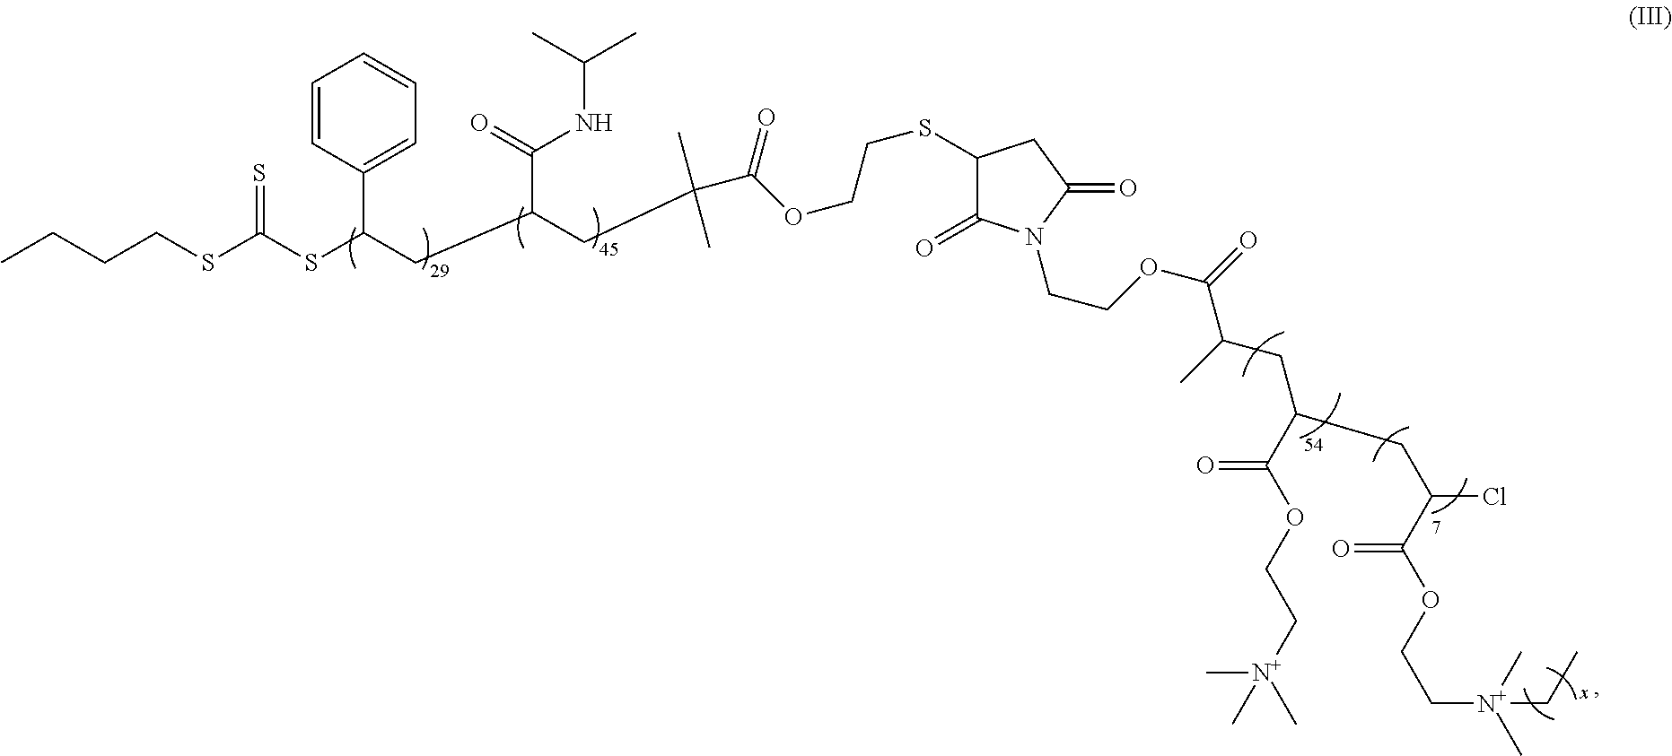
C(CSC(SC(CC(CC(C)(C)C(OCCSC1C(=O)N(CCOC(=O)C(C)CC(CC(Cl)C(OCC[N+](C)(C)CC)=O)C(OCC[N+](C)(C)C)=O)C(=O)C1)=O)C(=O)NC(C)C)C1=CC=CC=C1)=S)CC
